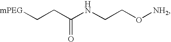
[mPEG]CCC(NCCO[NH2])=O
